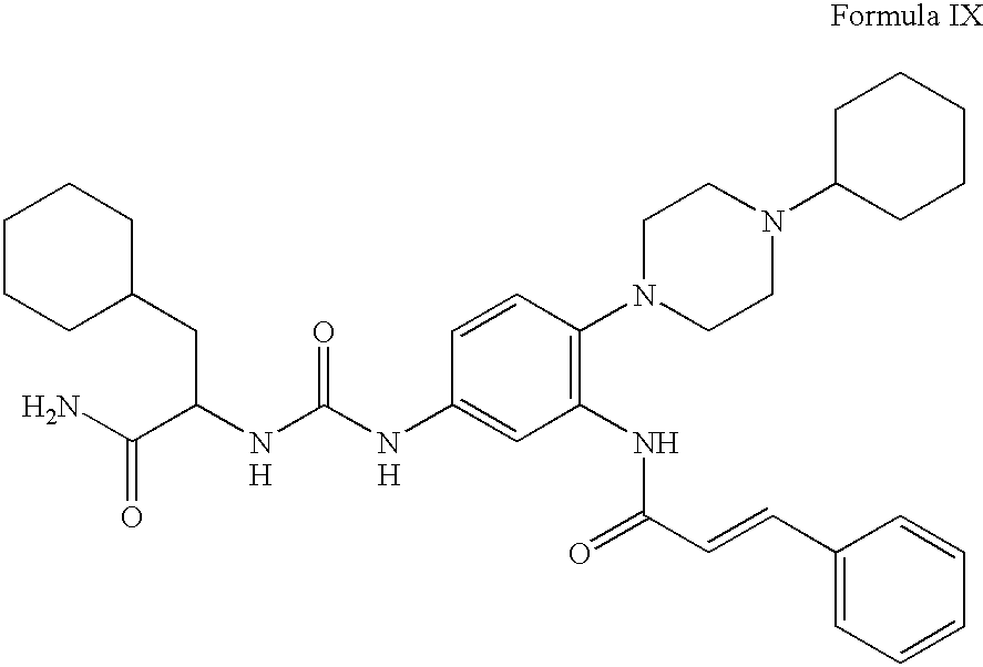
NC(C(NC(NC1=CC(NC(=O)C=CC2=CC=CC=C2)=C(N2CCN(C3CCCCC3)CC2)C=C1)=O)CC1CCCCC1)=O.[H].[H]
